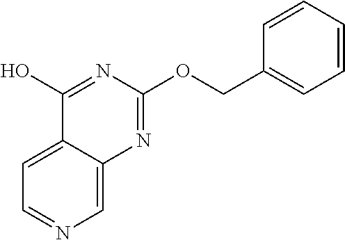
C1=C2C(=CN=C1)N=C(OCC1=CC=CC=C1)N=C2O
